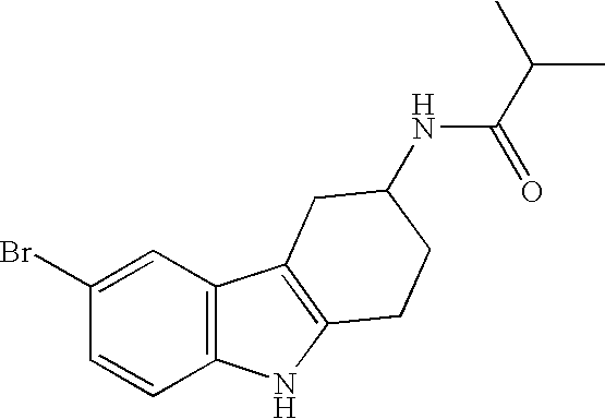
C1(Br)=CC2=C(C=C1)NC1=C2CC(NC(=O)C(C)C)CC1
